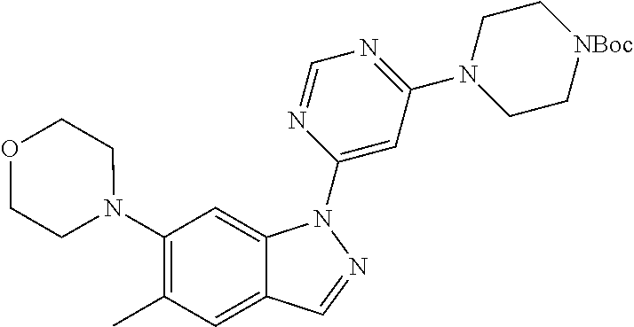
C1(N2CCOCC2)=C(C)C=C2C(=C1)N(C1=CC(N3CC[NBoc]CC3)=NC=N1)N=C2
